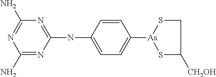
C1(N)=NC(NC2=CC=C([As]3SC([CH2OH])CS3)C=C2)=NC(N)=N1
